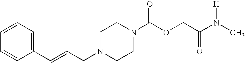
N1(CC=CC2=CC=CC=C2)CCN(C(OCC(N(C)[H])=O)=O)CC1
